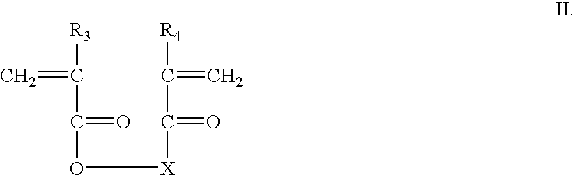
C([R3])(C(=O)O[X]C(=O)C(=C)[R4])=C
